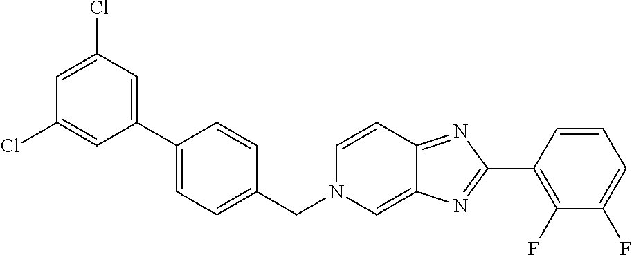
C1=C(Cl)C=C(C2=CC=C(CN3C=C4C(=NC(C5=C(F)C(F)=CC=C5)=N4)C=C3)C=C2)C=C1Cl
